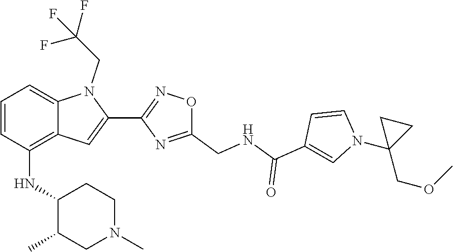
C1=CC(C(=O)NCC2=NC(C3=CC4=C(NC5C(C)CN(C)CC5)C=CC=C4N3CC(F)(F)F)=NO2)=CN1C1(COC)CC1
